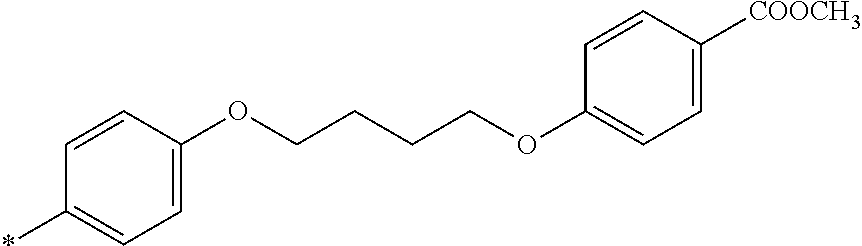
C1=CC([COOCH3])=CC=C1OCCCCOC1=CC=C(*)C=C1
